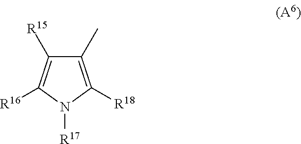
C1(C)=C([R18])N([R17])C([R16])=C1[R15]
